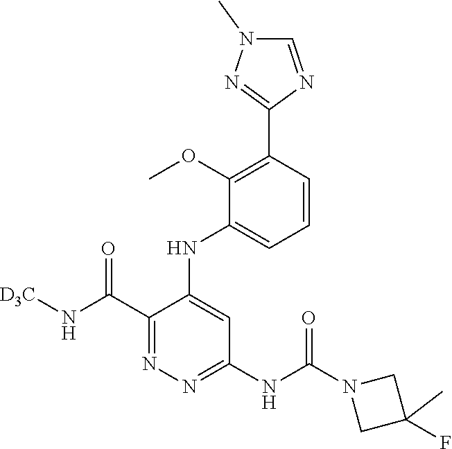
C1(C(N[D3C])=O)=NN=C(NC(N2CC(F)(C)C2)=O)C=C1NC1=CC=CC(C2=NN(C)C=N2)=C1OC
